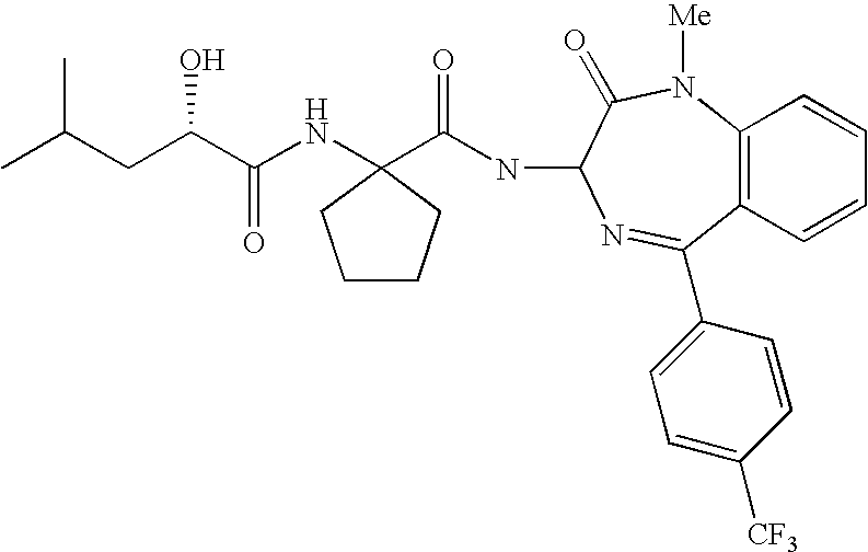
C(C(C(NC1(C(=O)NC2C(=O)N([Me])C3=C(C=CC=C3)C(C3=CC=C([CF3])C=C3)=N2)CCCC1)=O)O)C(C)C
